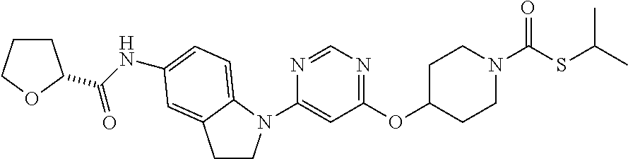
N1=CN=C(OC2CCN(C(SC(C)C)=O)CC2)C=C1N1CCC2=CC(NC(=O)C3CCCO3)=CC=C12
